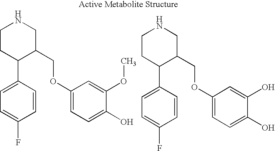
C1CC(C2=CC=C(F)C=C2)C(COC2=CC=C(O)C(OC)=C2)CN1.C1CC(C2=CC=C(F)C=C2)C(COC2=CC=C(O)C(O)=C2)CN1
